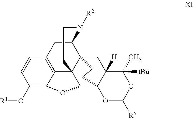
C1(O[R1])=C2C3=C(C=C1)CC1C45C3(C(C3(C([H])(C4)C([tBu])(C)OC([R5])O3)CC5)O2)CCN1[R2]
